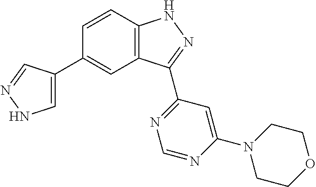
C1=CC2=C(C=C1C1=CNN=C1)C(C1=NC=NC(N3CCOCC3)=C1)=NN2
